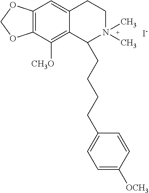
[I-].C12=C(C([CH3O])=C3C(=C1)CCN(C)(C)C3CCCCC1=CC=C([OCH3])C=C1)OCO2
